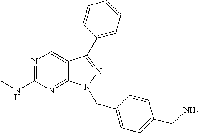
N1=C(NC)N=C2C(=C1)C(C1=CC=CC=C1)=NN2CC1=CC=C(CN)C=C1
